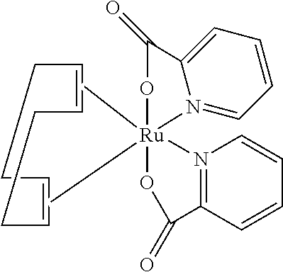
N12=C(C=CC=C1)C(=O)O[Ru]21(C)(C)OC(=O)C2=CC=CC=N12.C1C=CCCC=CC1
